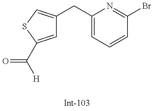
C1=C(C([H])=O)SC=C1CC1=CC=CC(Br)=N1
